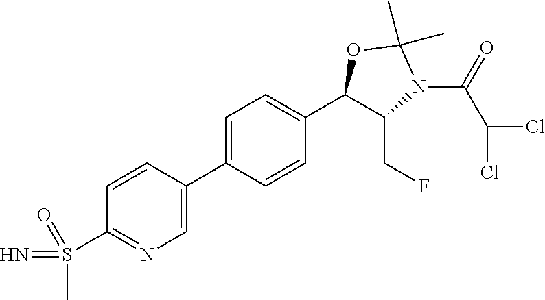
S(C1=NC=C(C2=CC=C(C3C(CF)N(C(C(Cl)Cl)=O)C(C)(C)O3)C=C2)C=C1)(=N)(C)=O
